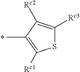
S1C([Rc3])=C([Rc2])C(C)=C1[Rc1]
